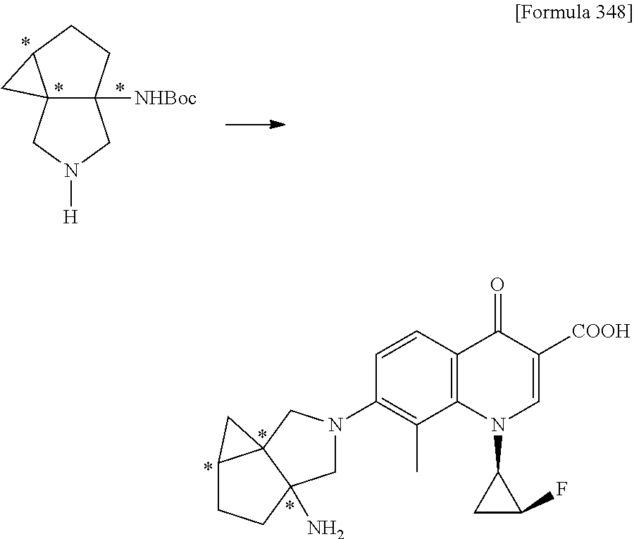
C123C([NHBoc])(CCC1C2)CN([H])C3.C1(N2CC3(N)C4(C2)C(CC3)C4)=C(C)C2=C(C=C1)C(=O)C([COOH])=CN2C1CC1F
